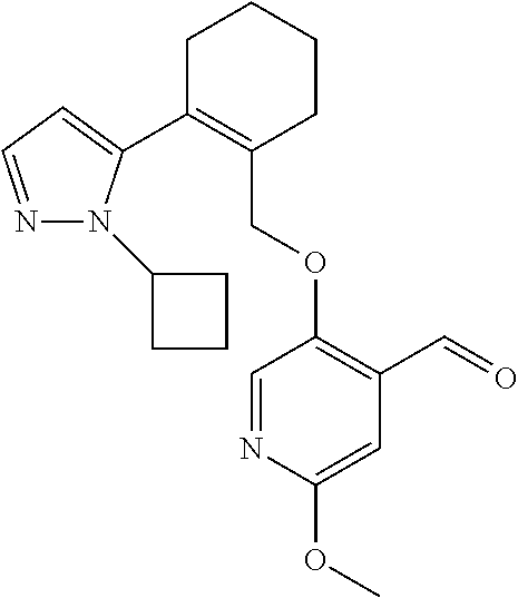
C1C(C2=CC=NN2C2CCC2)=C(COC2=C(C=O)C=C(OC)N=C2)CCC1
